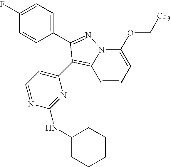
C1=CC=C(OC[CF3])N2C1=C(C1=CC=NC(NC3CCCCC3)=N1)C(C1=CC=C(F)C=C1)=N2
